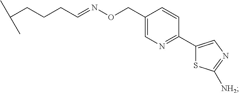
C(CCCC=NOCC1=CN=C(C2=CN=C([NH2])S2)C=C1)(C)C
